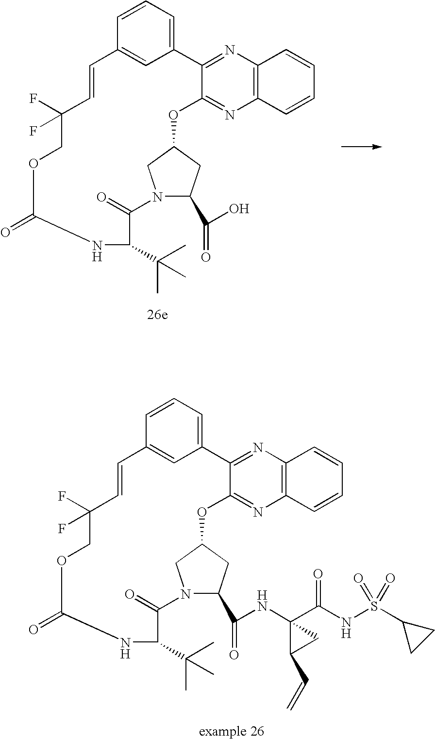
C1=CC=C2C=C1C=CC(F)(F)COC(=O)NC(C(C)(C)C)C(=O)N1CC(OC3=NC4=C(N=C23)C=CC=C4)CC1C(=O)O.C1=CC=C2C=C1C=CC(F)(F)COC(=O)NC(C(C)(C)C)C(=O)N1CC(OC3=NC4=C(N=C23)C=CC=C4)CC1C(=O)NC1(C(NS(=O)(=O)C2CC2)=O)C(C=C)C1
